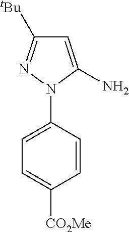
C1=C(N)N(C2=CC=C([CO2Me])C=C2)N=C1[tBu]
